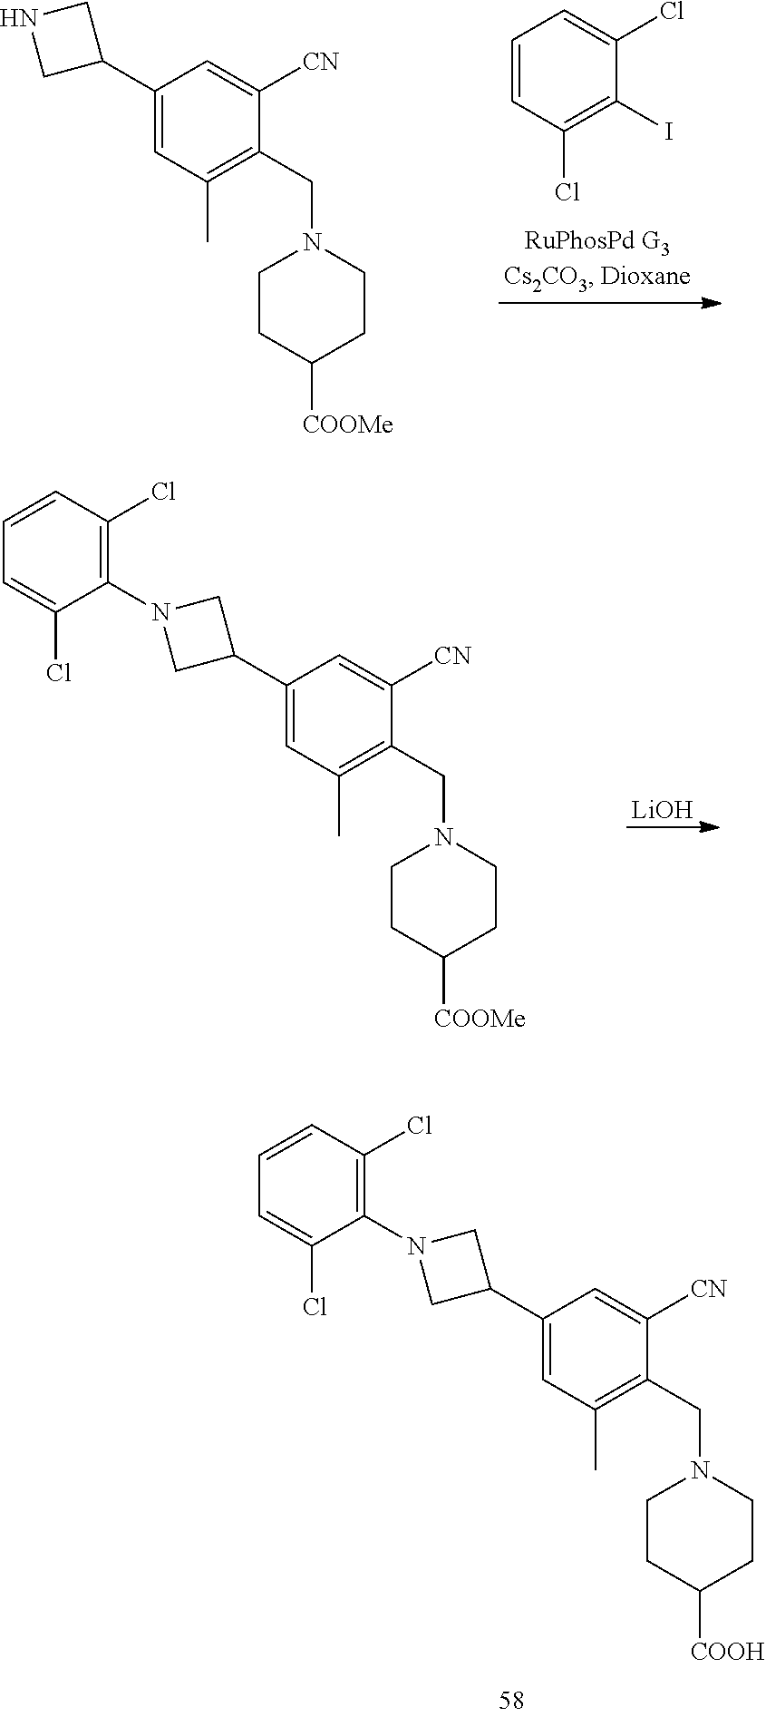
C1=CC(Cl)=C(I)C(Cl)=C1.C1(C2CNC2)=CC(C)=C(CN2CCC([COOMe])CC2)C([CN])=C1.C1(C2CN(C3=C(Cl)C=CC=C3Cl)C2)=CC(C)=C(CN2CCC([COOMe])CC2)C([CN])=C1.[LiOH].C1(C2CN(C3=C(Cl)C=CC=C3Cl)C2)=CC(C)=C(CN2CCC([COOH])CC2)C([CN])=C1
